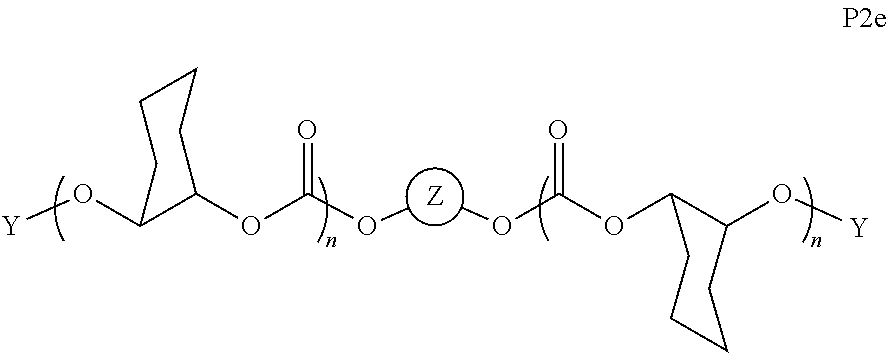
[Y]OC1C(OC(O[Z]OC(OC2C(O[Y])CCCC2)=O)=O)CCCC1
